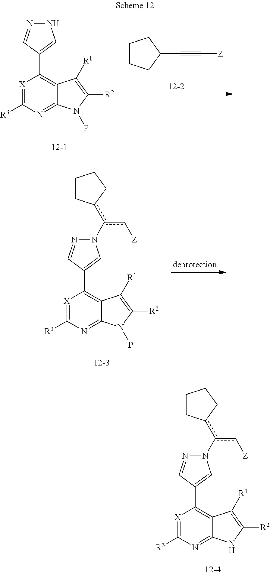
C1CCC(C#C[Z])C1.[X]1=C([R3])N=C2C(=C1C1=CNN=C1)C([R1])=C([R2])N2P.[X]1=C([R3])N=C2C(=C1C1=CN(c(c[Z])c3CCCC3)N=C1)C([R1])=C([R2])N2P.[X]1=C([R3])N=C2C(=C1C1=CN(c(c[Z])c3CCCC3)N=C1)C([R1])=C([R2])N2
